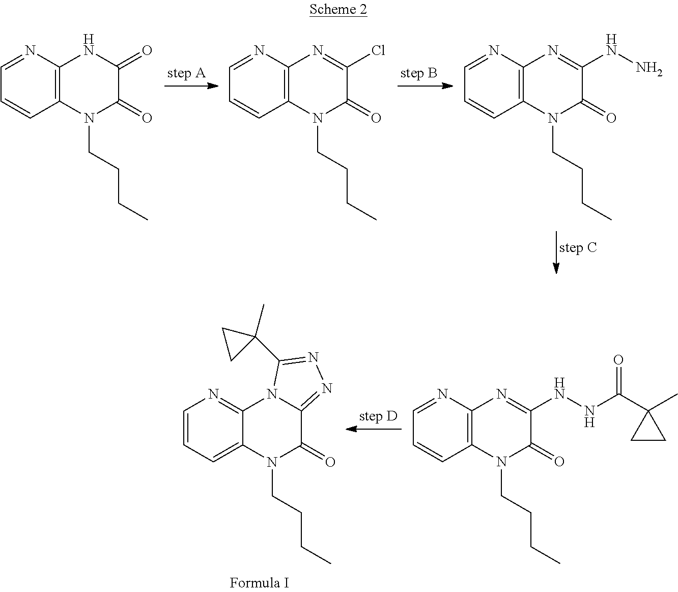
C12=C(N=CC=C1)N=C(NN)C(=O)N2CCCC.C12=C(N=CC=C1)N=C(Cl)C(=O)N2CCCC.C12=C(N=CC=C1)NC(=O)C(=O)N2CCCC.C12=CC=CN=C1N1C(=NN=C1C1(C)CC1)C(=O)N2CCCC.C12=C(N=CC=C1)N=C(NNC(=O)C1(C)CC1)C(=O)N2CCCC
